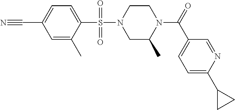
C1=C(S(N2CC(C)N(C(=O)C3=CC=C(C4CC4)N=C3)CC2)(=O)=O)C(C)=CC(C#N)=C1
